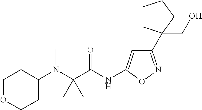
C1(N(C(C(NC2=CC(C3(CO)CCCC3)=NO2)=O)(C)C)C)CCOCC1
